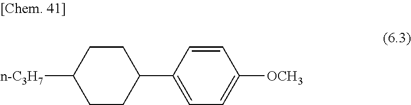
C1CC(C2=CC=C([OCH3])C=C2)CCC1[n-C3H7]
